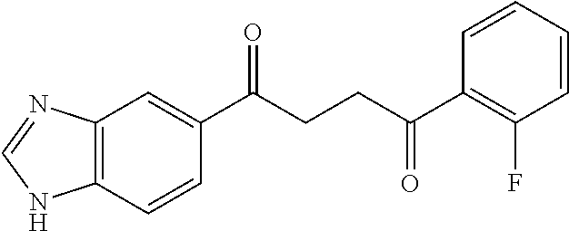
C12=C(C=CC(C(CCC(C3=C(F)C=CC=C3)=O)=O)=C1)NC=N2
